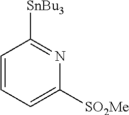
C1=CC=C([SO2Me])N=C1[SnBu3]
